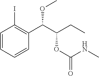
C1=CC=CC(C(C(CC)OC(=O)NC)OC)=C1I
